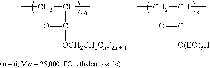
CCC(C)C(=O)[OCH2CH2CnF2n + 1].CCC(C)C(=O)[O(EO)3H]
